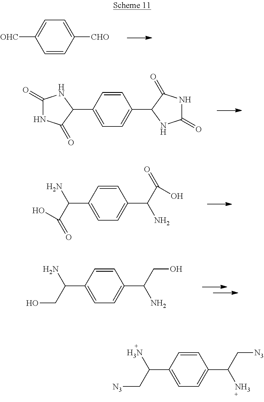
C1=CC([CHO])=CC=C1[OHC].C1=C(C2NC(=O)NC2=O)C=CC(C2NC(=O)NC2=O)=C1.C1=C(C(N)C(O)=O)C=CC(C(N)C(=O)O)=C1.C1=C(C(N)CO)C=CC(C(N)CO)=C1.C1=C(C(N)C[N3])C=CC(C(N)C[N3])=C1
